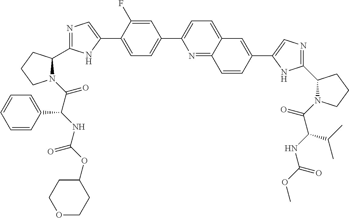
C1=C(C2=CN=C(C3CCCN3C(C(NC(OC3CCOCC3)=O)C3=CC=CC=C3)=O)N2)C(F)=CC(C2=CC=C3C(=N2)C=CC(C2=CN=C(C4N(C(C(NC(OC)=O)C(C)C)=O)CCC4)N2)=C3)=C1
